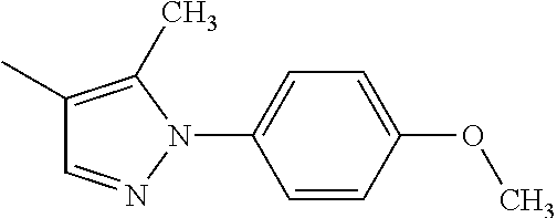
C1=CC(OC)=CC=C1N1N=CC(C)=C1C
